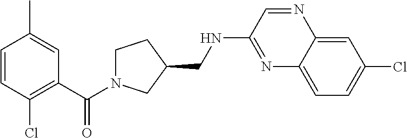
C1(C(N2CCC(CNC3=NC4=CC=C(Cl)C=C4N=C3)C2)=O)=C(Cl)C=CC(C)=C1
